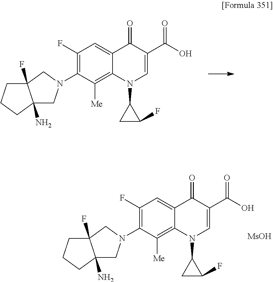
C1(F)=C(N2CC3(N)C(F)(CCC3)C2)C([Me])=C2C(=C1)C(=O)C(C(O)=O)=CN2C1CC1F.C1(F)=C(N2CC3(N)C(F)(CCC3)C2)C([Me])=C2C(=C1)C(=O)C(C(O)=O)=CN2C1CC1F.[MsOH]
